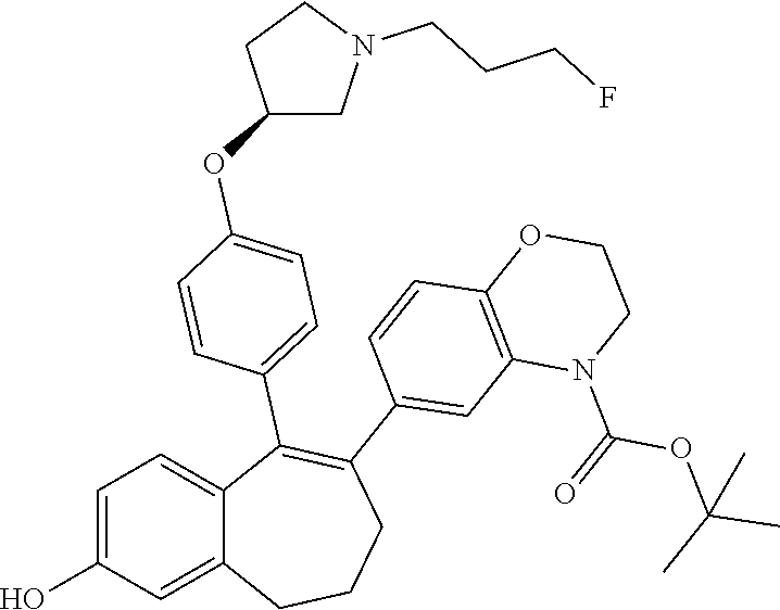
C1=C(O)C=C2C(=C1)C(C1=CC=C(OC3CN(CCCF)CC3)C=C1)=C(C1=CC3=C(C=C1)OCCN3C(=O)OC(C)(C)C)CCC2
